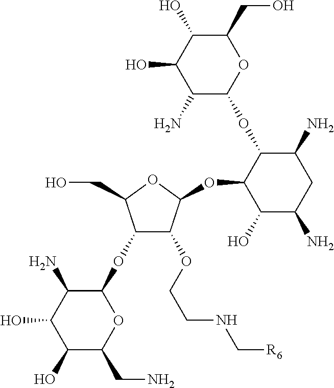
C1(O)C(CN)OC(OC2C(OCCNC[R6])C(OC3C(O)C(N)CC(N)C3OC3OC(CO)C(O)C(O)C3N)OC2CO)C(N)C1O
